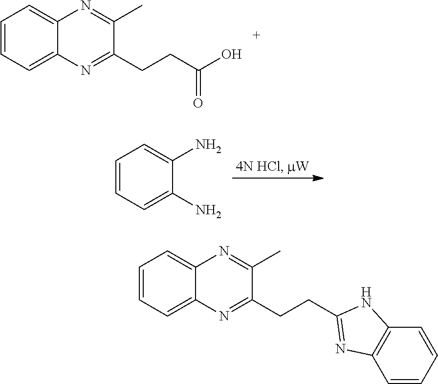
C1=CC=C2C(=C1)N=C(C)C(CCC(O)=O)=N2.C1=CC=C(N)C(N)=C1.C1=CC=C2C(=C1)N=C(C)C(CCC1=NC3=C(C=CC=C3)N1)=N2
